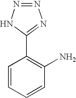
C1=CC=CC(N)=C1C1=NN=NN1
